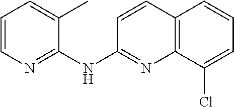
C1=CN=C(NC2=NC3=C(C=C2)C=CC=C3Cl)C(C)=C1
